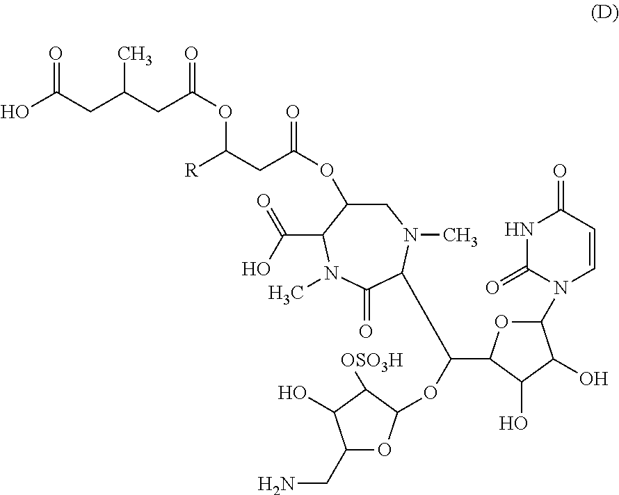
OC(CC(CC(OC(CC(OC1CN(C)C(C(OC2OC(CN)C(O)C2[OSO3H])C2OC(N3C=CC(=O)NC3=O)C(O)C2O)C(=O)N(C)C1C(O)=O)=O)[R])=O)C)=O
